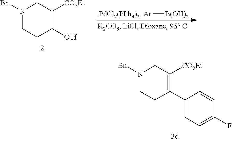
N1([Bn])CCC(C2=CC=C(F)C=C2)=C([CO2Et])C1.[Ar][B(OH)2].N1([Bn])CCC([OTf])=C([CO2Et])C1
